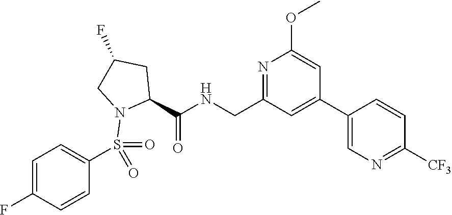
C(C1CC(F)CN1S(C1=CC=C(F)C=C1)(=O)=O)(=O)NCC1=NC(OC)=CC(C2=CN=C([CF3])C=C2)=C1
